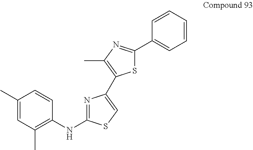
C1(C)=CC(C)=C(NC2=NC(C3=C(C)N=C(C4=CC=CC=C4)S3)=CS2)C=C1
